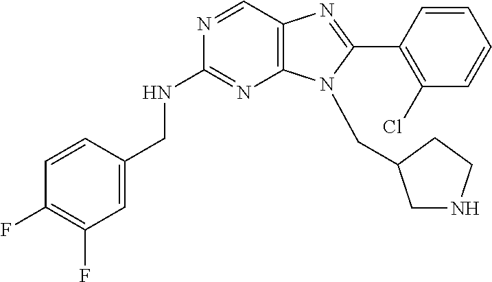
C1=C(CNC2=NC3=C(C=N2)N=C(C2=C(Cl)C=CC=C2)N3CC2CNCC2)C=CC(F)=C1F
